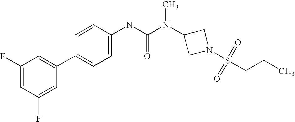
C1(F)=CC(F)=CC(C2=CC=C(NC(N(C3CN(S(=O)(=O)CCC)C3)C)=O)C=C2)=C1
